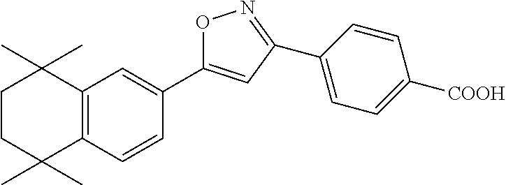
C12=C(C=CC(C3=CC(C4=CC=C([COOH])C=C4)=NO3)=C1)C(C)(C)CCC2(C)C
